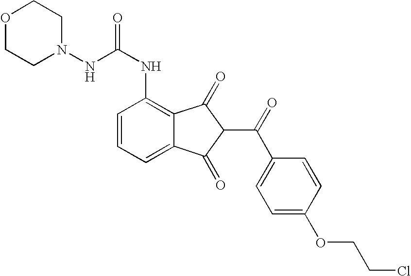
O1CCN(NC(NC2=C3C(=CC=C2)C(=O)C(C(C2=CC=C(OCCCl)C=C2)=O)C3=O)=O)CC1
